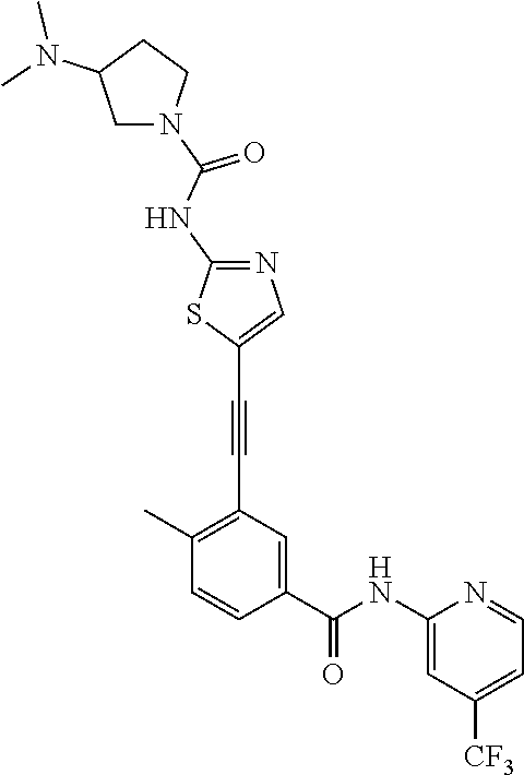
C1(C)=C(C#CC2=CN=C(NC(=O)N3CC(N(C)C)CC3)S2)C=C(C(NC2=CC([CF3])=CC=N2)=O)C=C1
